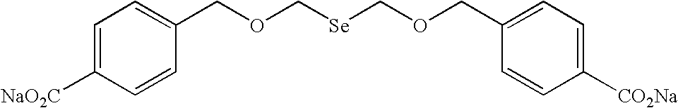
C1=C([NaO2C])C=CC(COC[Se]COCC2=CC=C([CO2Na])C=C2)=C1
